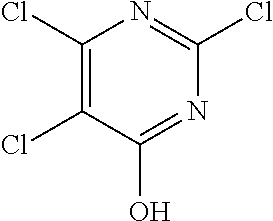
C1(Cl)=C(Cl)C(O)=NC(Cl)=N1
